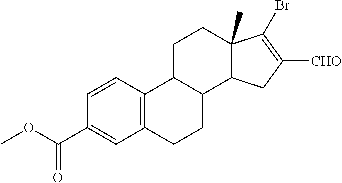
C12=C(CCC3C1CCC1(C)C3CC([CHO])=C1Br)C=C(C(OC)=O)C=C2
